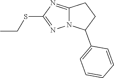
C1=C(C2CCC3=NC(SCC)=NN23)C=CC=C1
